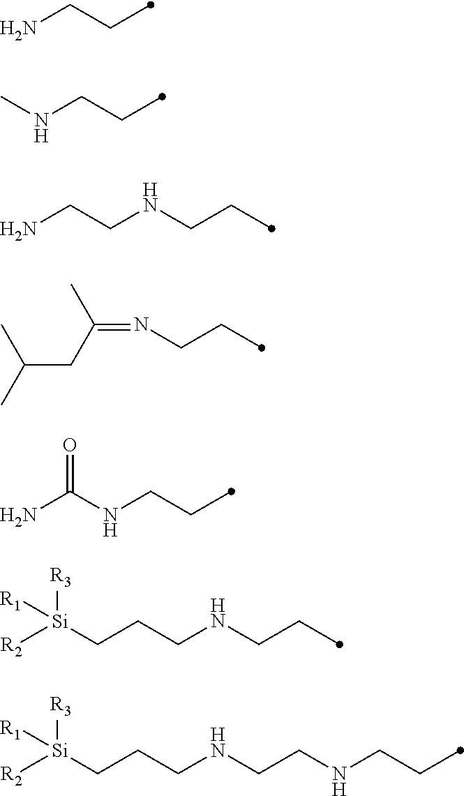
NCCC.CNCCC.NCCNCCC.C(CC(=NCCC)C)(C)C.NC(NCCC)=O.[R2][Si](CCCNCCC)([R3])[R1].[R2][Si](CCCNCCNCCC)([R3])[R1]
